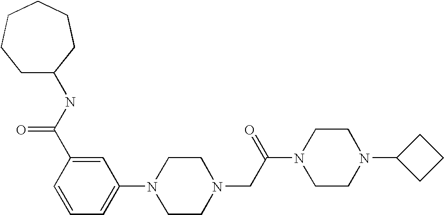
C1=C(C(NC2CCCCCC2)=O)C=CC=C1N1CCN(CC(N2CCN(C3CCC3)CC2)=O)CC1
